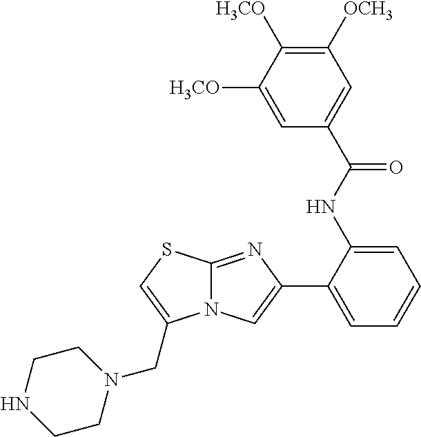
C1([H3CO])=CC(C(NC2=CC=CC=C2C2=CN3C(=N2)SC=C3CN2CCNCC2)=O)=CC([OCH3])=C1[H3CO]
